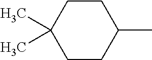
CC1CCC(C)(C)CC1
